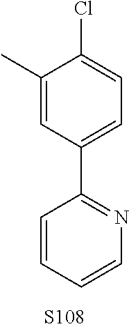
C1(C2=CC=C(Cl)C(C)=C2)=NC=CC=C1
